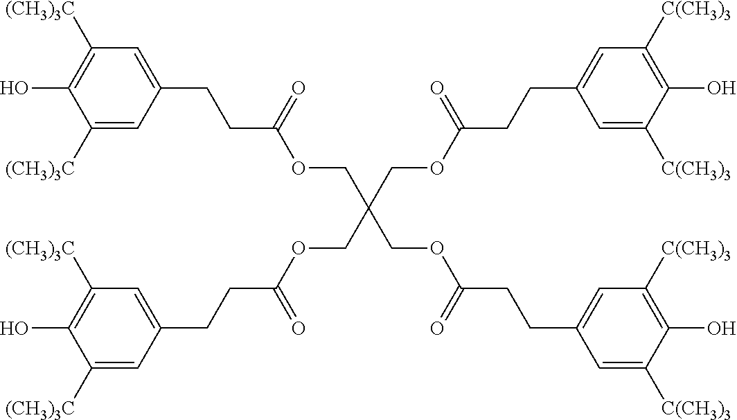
C(C(COC(CCC1=CC([(CH3)3C])=C(O)C([(CH3)3C])=C1)=O)(COC(CCC1=CC([C(CH3)3])=C(O)C([C(CH3)3])=C1)=O)COC(CCC1=CC([C(CH3)3])=C(O)C([C(CH3)3])=C1)=O)OC(CCC1=CC([(CH3)3C])=C(O)C([(CH3)3C])=C1)=O
